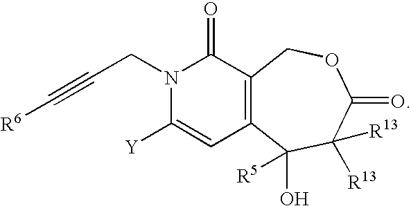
N1(CC#C[R6])C([Y])=CC2=C(C1=O)COC(=O)C([R13])([R13])C2(O)[R5]
